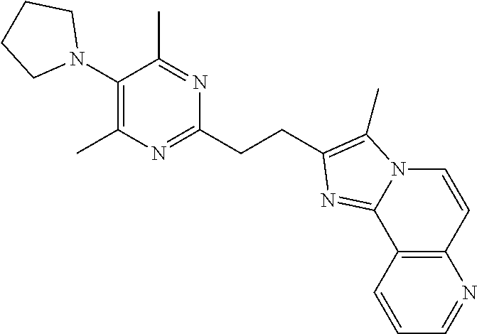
C1(C)=C(N2CCCC2)C(C)=NC(CCC2=C(C)N3C=CC4=C(C=CC=N4)C3=N2)=N1
